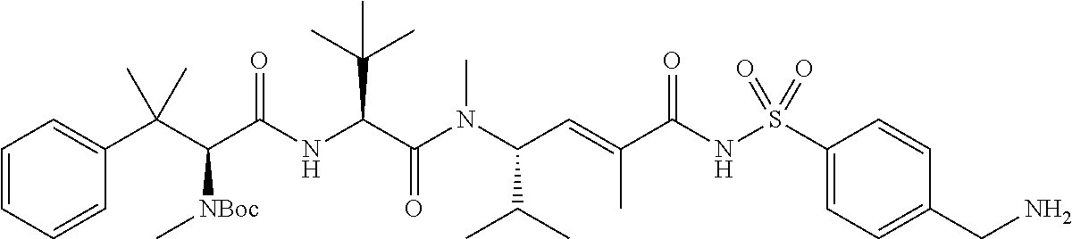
C1=CC=CC(C(C(C(NC(C(N(C(C=C(C(NS(C2=CC=C(CN)C=C2)(=O)=O)=O)C)C(C)C)C)=O)C(C)(C)C)=O)[NBoc]C)(C)C)=C1
